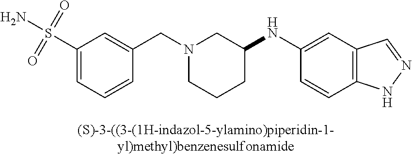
N1(CC2=CC(S(N)(=O)=O)=CC=C2)CCCC(NC2=CC3=C(C=C2)NN=C3)C1
